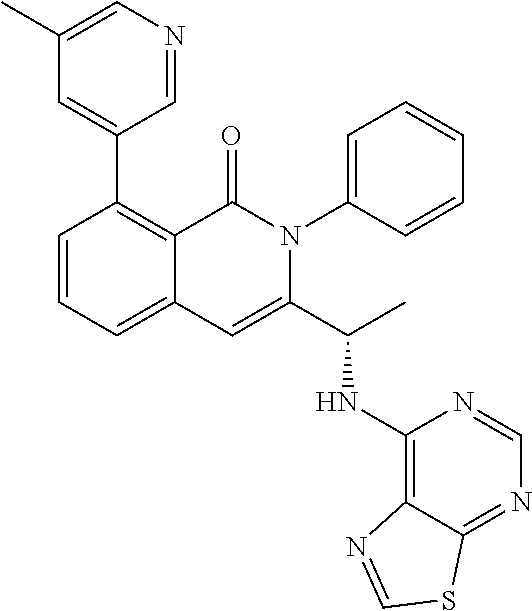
C1(C2=CC(C)=CN=C2)=C2C(=CC=C1)C=C(C(C)NC1=C3C(=NC=N1)SC=N3)N(C1=CC=CC=C1)C2=O
